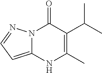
N12C(=CC=N1)NC(C)=C(C(C)C)C2=O
